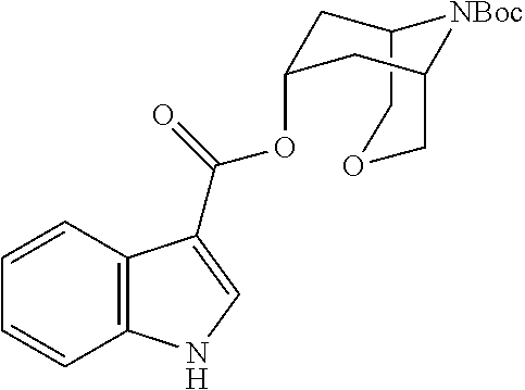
C1=CC2=C(C=C1)C(C(=O)OC1CC3COCC(C1)[NBoc]3)=CN2
